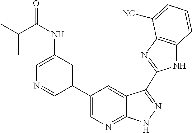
C1(C2=CN=C3C(=C2)C(C2=NC4=C(N2)C=CC=C4[NC])=NN3)=CC(NC(=O)C(C)C)=CN=C1
